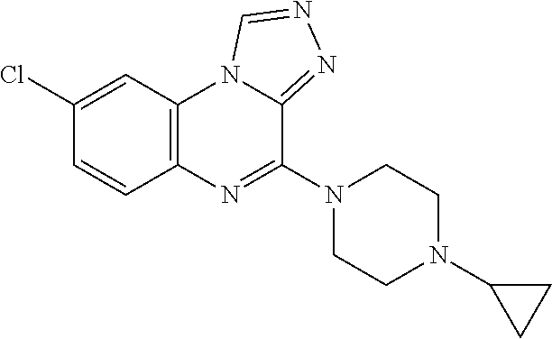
C12=C(C=C(Cl)C=C1)N1C(=NN=C1)C(N1CCN(C3CC3)CC1)=N2
